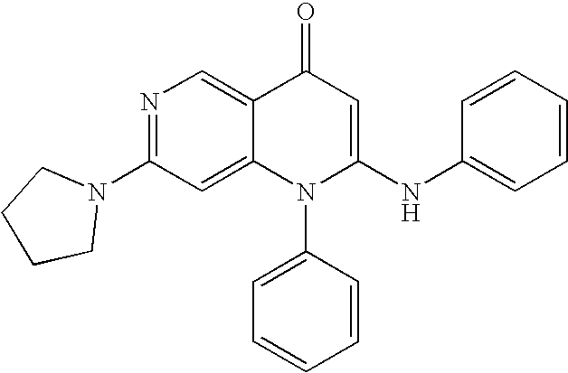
C1(N2CCCC2)=NC=C2C(=C1)N(C1=CC=CC=C1)C(NC1=CC=CC=C1)=CC2=O
